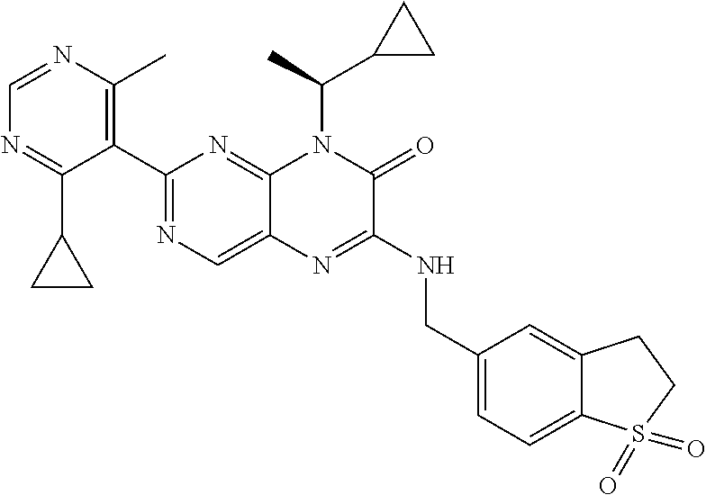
C1=NC(C)=C(C2=NC=C3C(=N2)N(C(C2CC2)C)C(=O)C(NCC2=CC=C4C(=C2)CCS4(=O)=O)=N3)C(C2CC2)=N1
